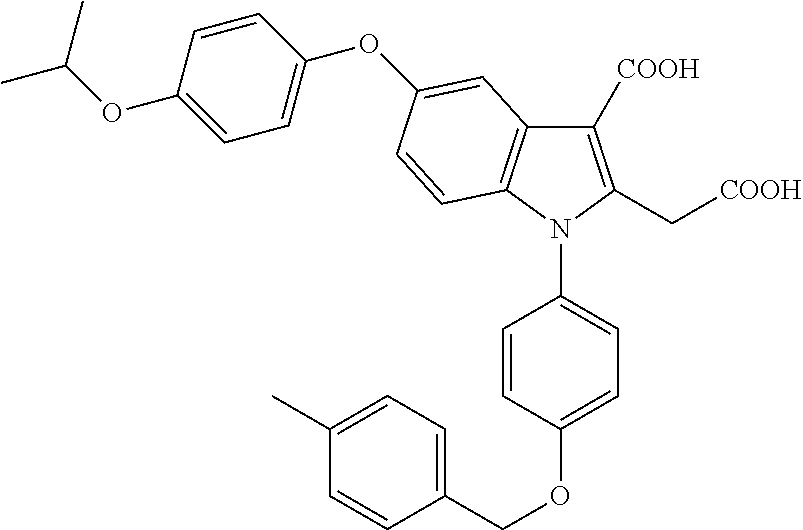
C1=CC(OCC2=CC=C(C)C=C2)=CC=C1N1C(C[COOH])=C([COOH])C2=C1C=CC(OC1=CC=C(OC(C)C)C=C1)=C2
